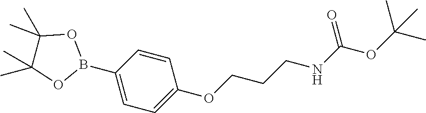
O(CCCNC(OC(C)(C)C)=O)C1=CC=C(B2OC(C)(C)C(C)(C)O2)C=C1
